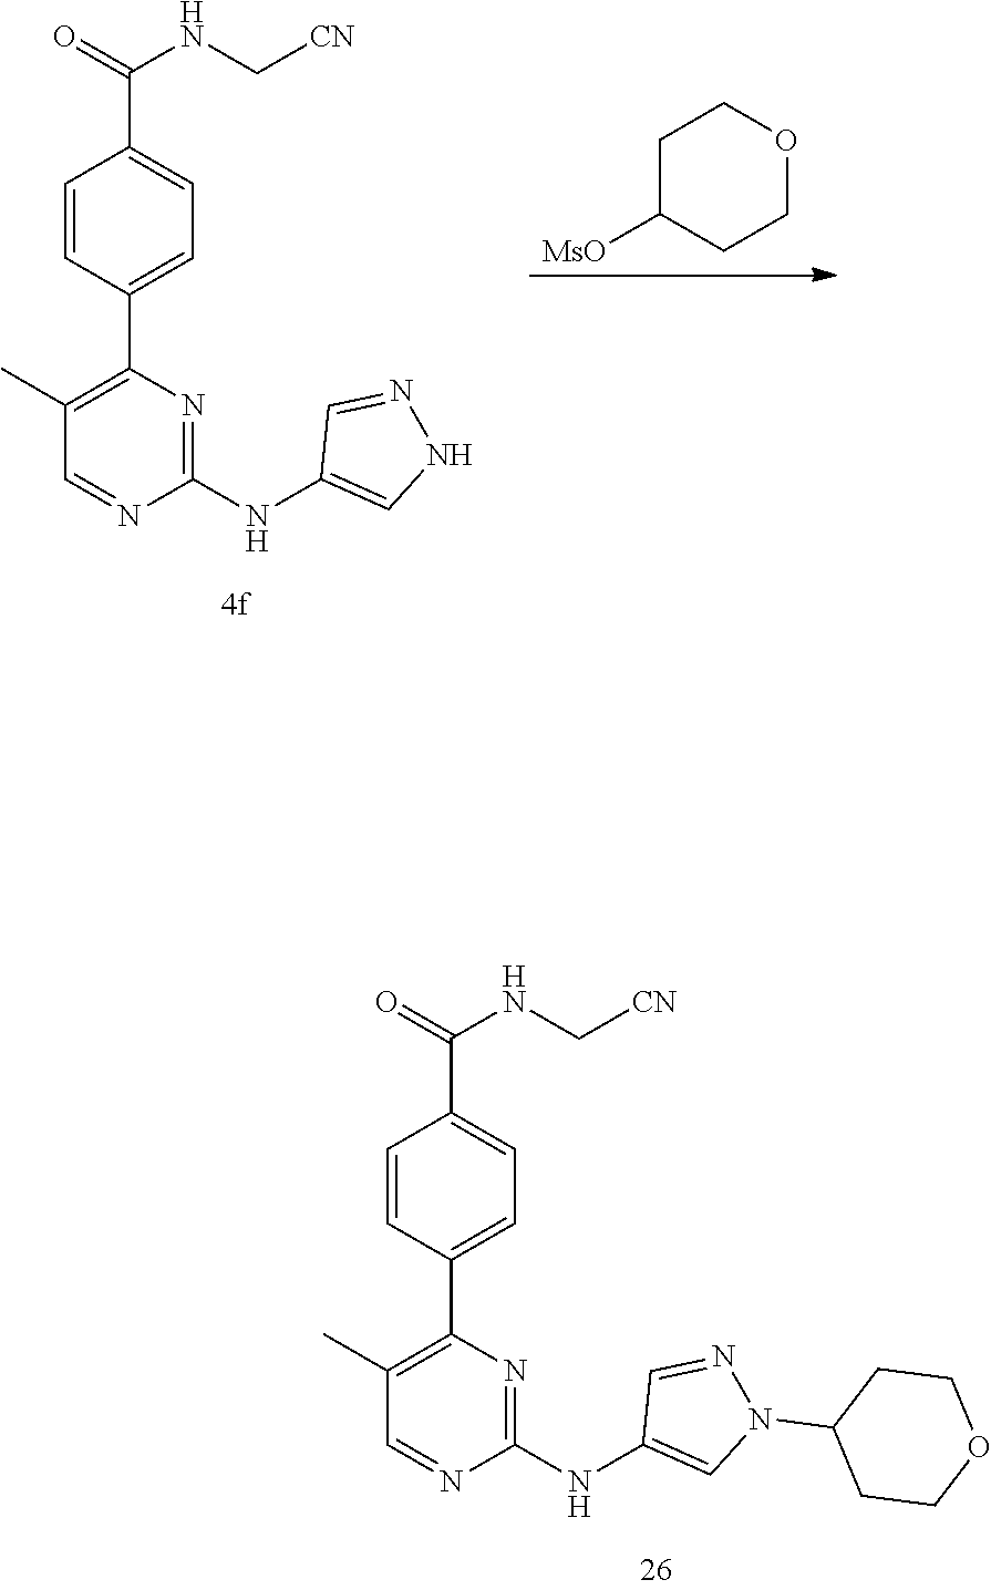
C1(NC2=CNN=C2)=NC(C2=CC=C(C(=O)NC[CN])C=C2)=C(C)C=N1.C1([MsO])CCOCC1.C1(NC2=CN(C3CCOCC3)N=C2)=NC(C2=CC=C(C(NC[CN])=O)C=C2)=C(C)C=N1
